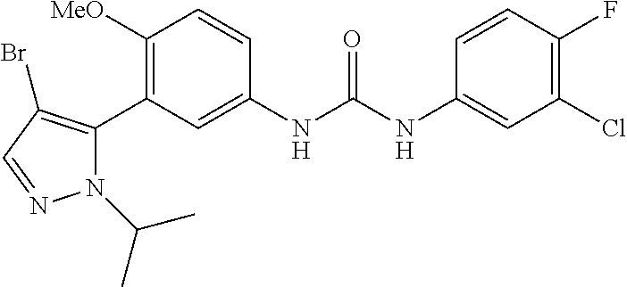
C1([OMe])=C(C2=C(Br)C=NN2C(C)C)C=C(NC(=O)NC2=CC(Cl)=C(F)C=C2)C=C1
